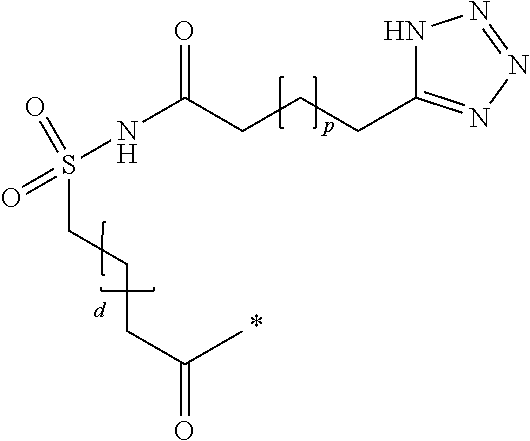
S(CCCC(C)=O)(NC(CCCC1=NN=NN1)=O)(=O)=O
